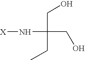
[X]NC(CO)(CO)CC
